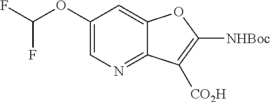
C1(OC(F)F)=CN=C2C(=C1)OC([NHBoc])=C2[CO2H]
